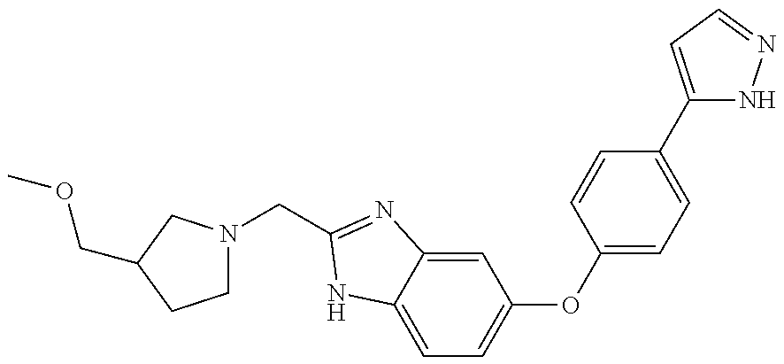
C1N(CC2=NC3=CC(OC4=CC=C(C5=CC=NN5)C=C4)=CC=C3N2)CC(COC)C1
